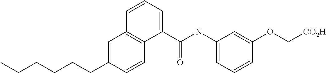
C1=C(CCCCCC)C=CC2=C1C=CC=C2C(NC1=CC=CC(OC[CO2H])=C1)=O
